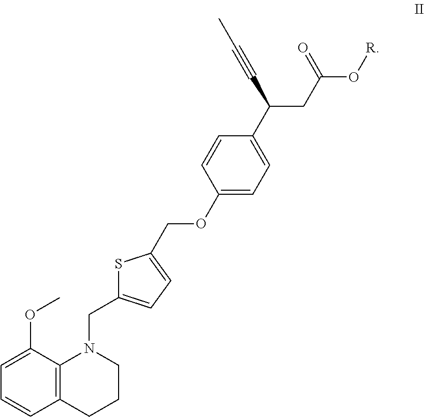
C12=C(C(OC)=CC=C1)N(CC1=CC=C(COC3=CC=C(C(C#CC)CC(O[R])=O)C=C3)S1)CCC2
